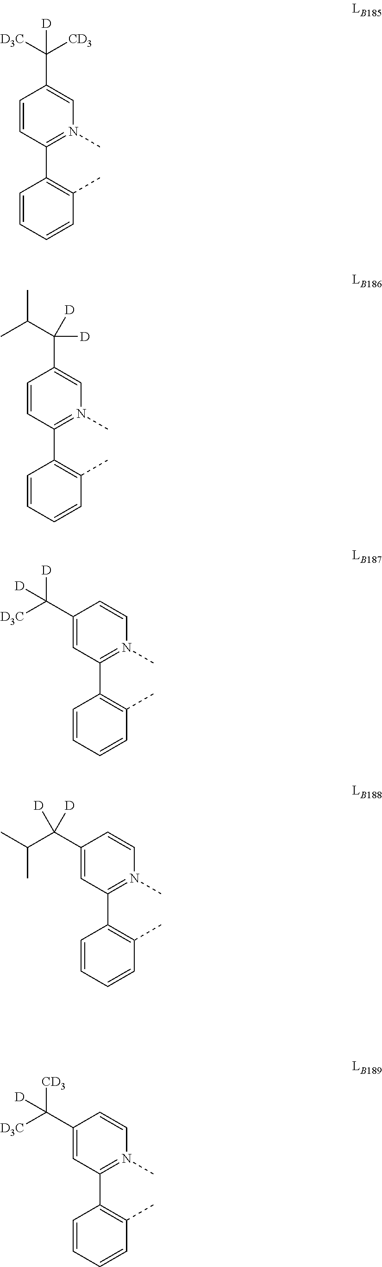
C1=CC(C2=C(C)C=CC=C2)=N(C)C=C1C([D3C])([CD3])[D].C1=CC(C2=C(C)C=CC=C2)=N(C)C=C1C(C(C)C)([D])[D].C1(C([D])([D3C])[D])=CC(C2=C(C)C=CC=C2)=N(C)C=C1.C1(C(C(C)C)([D])[D])=CC(C2=C(C)C=CC=C2)=N(C)C=C1.C1(C([CD3])([D3C])[D])=CC(C2=C(C)C=CC=C2)=N(C)C=C1
